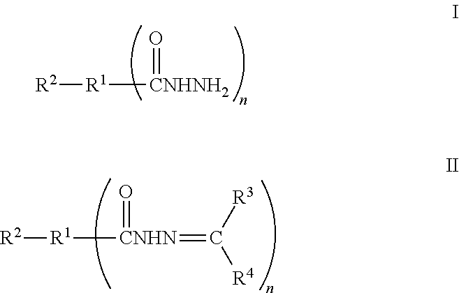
[R2][R1][CNHNH2]=O.[R2][R1][CNHN](=O)=C([R3])[R4]
